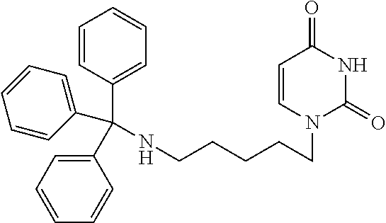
C1=CC(C(C2=CC=CC=C2)(C2=CC=CC=C2)NCCCCCN2C(=O)NC(=O)C=C2)=CC=C1
